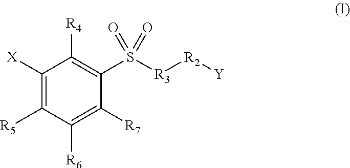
C1([X])=C([R5])C([R6])=C([R7])C(S([R3][R2][Y])(=O)=O)=C1[R4]
